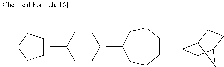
C1CCC(C)C1.C1CCCCC1C.C1CCCC(C)CC1.C1(C)C2CCC(C1)C2
